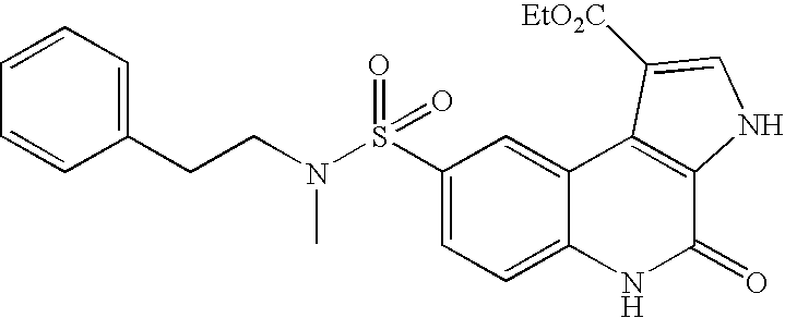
C(CC1=CC=CC=C1)N(S(C1=CC=C2C(=C1)C1=C(C(=O)N2)NC=C1[EtO2C])(=O)=O)C
